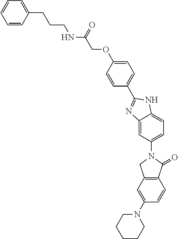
C12=C(C(=O)N(C3=CC=C4C(=C3)N=C(C3=CC=C(OCC(NCCCC5=CC=CC=C5)=O)C=C3)N4)C1)C=CC(N1CCCCC1)=C2
